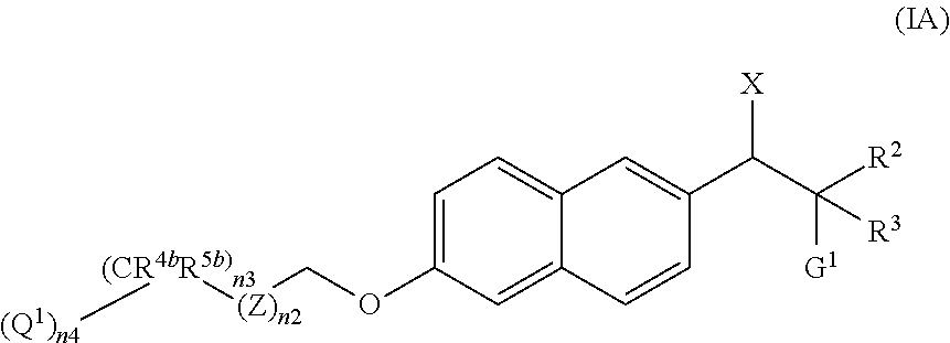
C1=C(OC[(Z)n2][(CR4bR5b)n3][(Q1)n4])C=C2C(=C1)C=C(C(C([G1])([R2])[R3])[X])C=C2
